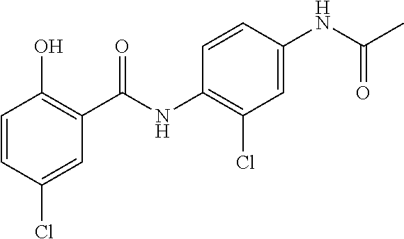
C1=CC(Cl)=CC(C(NC2=C(Cl)C=C(NC(C)=O)C=C2)=O)=C1O
